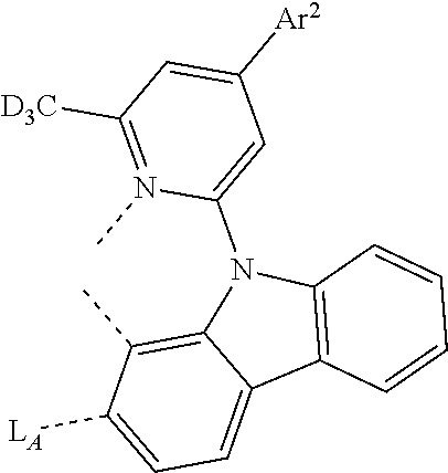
C1([Ar2])=CC([D3C])=N(C)C(N2C3=C(C)C([LA])=CC=C3C3=C2C=CC=C3)=C1
